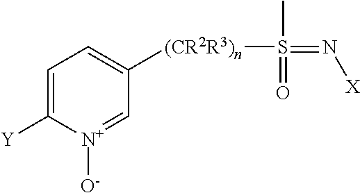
C1=C([Y])[N+]([O-])=CC([(CR2R3)n]S(C)(=O)=N[X])=C1
